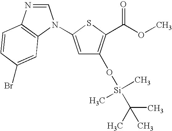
C1=NC2=C(N1C1=CC(O[Si](C(C)(C)C)(C)C)=C(C(OC)=O)S1)C=C(Br)C=C2
